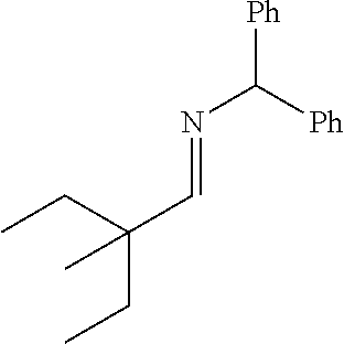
N(C([Ph])[Ph])=CC(CC)(CC)C
